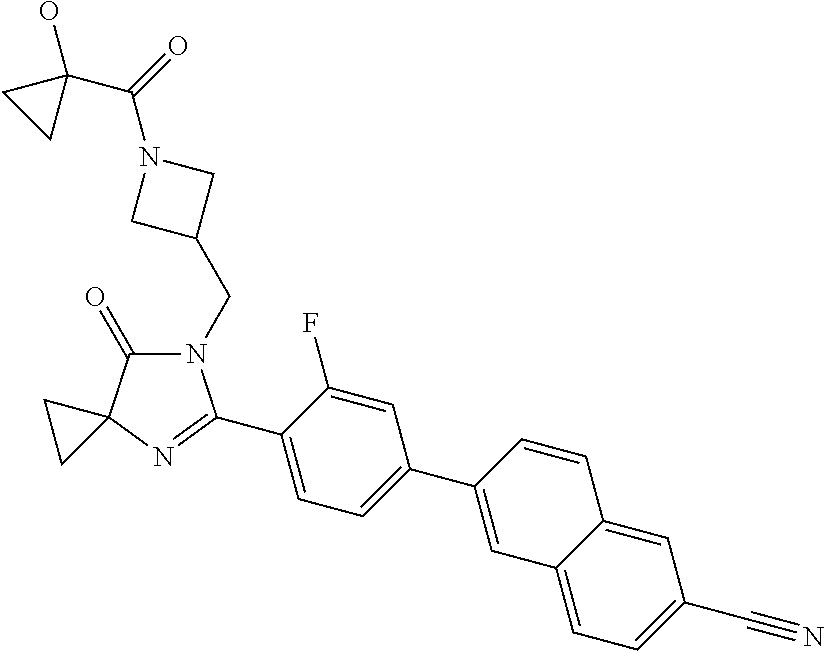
N1(CC2CN(C(=O)C3(O)CC3)C2)C(=O)C2(N=C1C1=CC=C(C3=CC4=CC=C(C#N)C=C4C=C3)C=C1F)CC2
